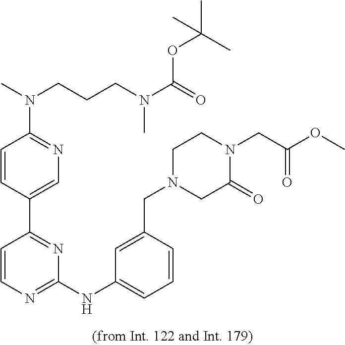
C1(NC2=CC=CC(CN3CC(=O)N(CC(OC)=O)CC3)=C2)=NC=CC(C2=CN=C(N(CCCN(C(=O)OC(C)(C)C)C)C)C=C2)=N1
